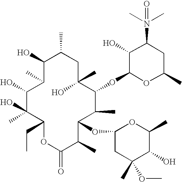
C1(O)C(C)C(O)C(O)(C)C(CC)OC(=O)C(C)C(OC2CC(C)(OC)C(O)C(C)O2)C(C)C(OC2OC(C)CC(N(C)(C)=O)C2O)C(C)(O)CC1C
